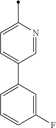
C1=NC(C)=CC=C1C1=CC=CC(F)=C1
